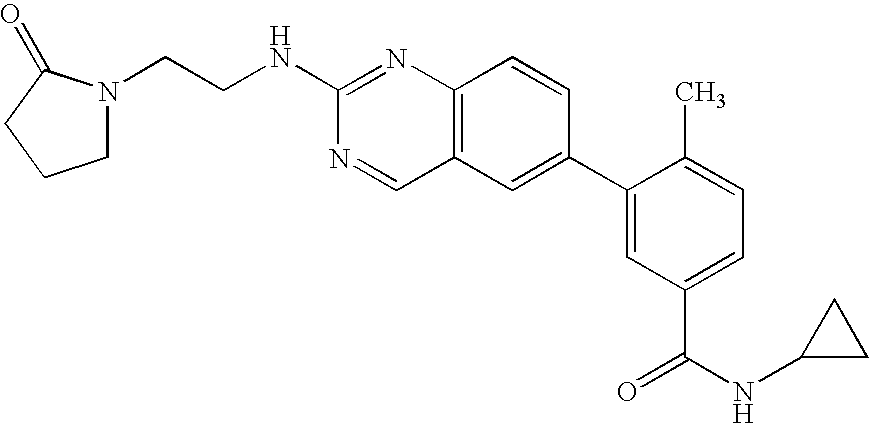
C(CN1CCCC1=O)NC1=NC2=C(C=N1)C=C(C1=CC(C(NC3CC3)=O)=CC=C1C)C=C2
